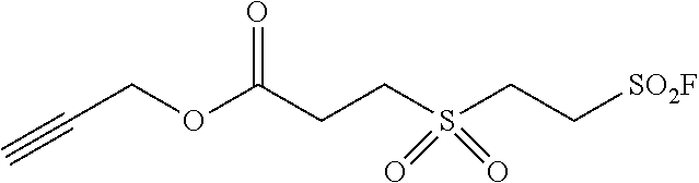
C(CS(CC[SO2F])(=O)=O)C(OCC#C)=O
